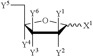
C1([Y1])([Y2])C([Y3])([Y6])C([Y4])(C[Y5])OC1[X1]
